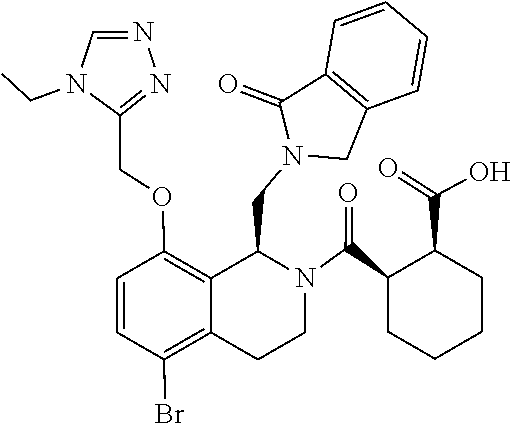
C12=C(C=CC=C1)CN(CC1C3=C(OCC4=NN=CN4CC)C=CC(Br)=C3CCN1C(C1CCCCC1C(=O)O)=O)C2=O
